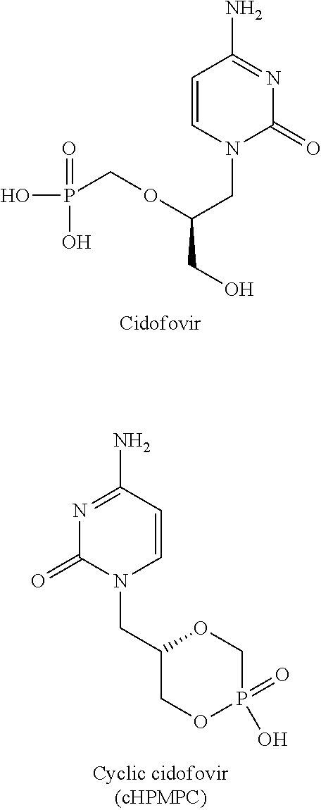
C1=CN(CC(CO)OCP(O)(O)=O)C(=O)N=C1N.N1=C(N)C=CN(CC2COP(=O)(O)CO2)C1=O
